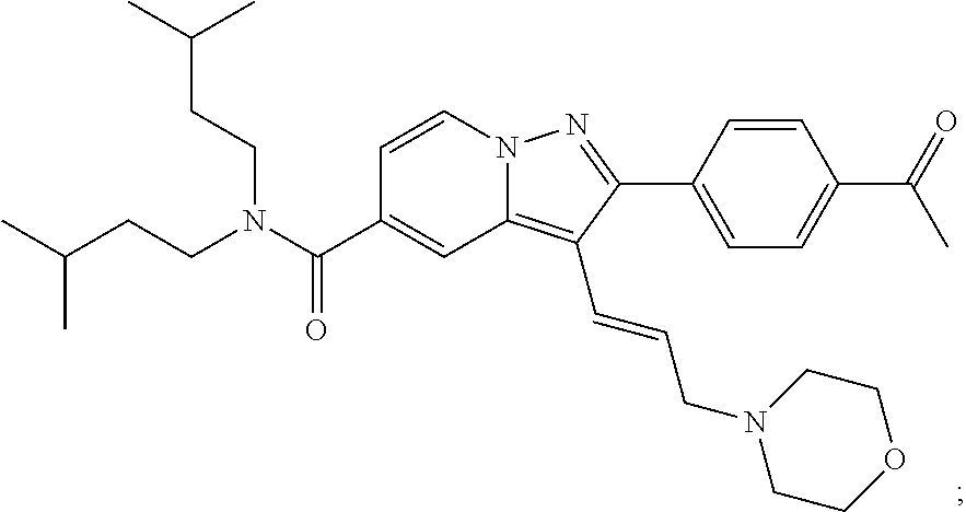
N12C(=C(C=CCN3CCOCC3)C(C3=CC=C(C(=O)C)C=C3)=N1)C=C(C(N(CCC(C)C)CCC(C)C)=O)C=C2
